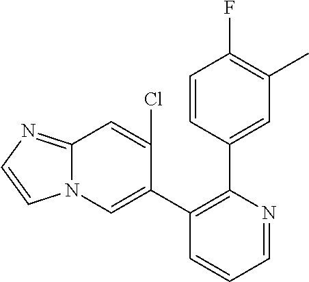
C1=CC(C2=C(C3=CN4C(=NC=C4)C=C3Cl)C=CC=N2)=CC(C)=C1F
